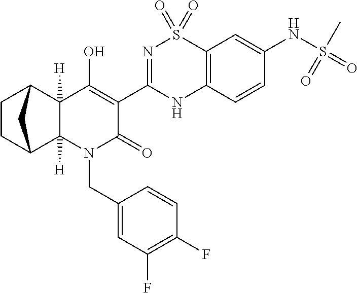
C12([H])C3CCC(C1([H])C(O)=C(C1=NS(=O)(=O)C4=C(N1)C=CC(NS(=O)(C)=O)=C4)C(=O)N2CC1=CC(F)=C(F)C=C1)C3
